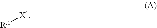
[RA][X1]
